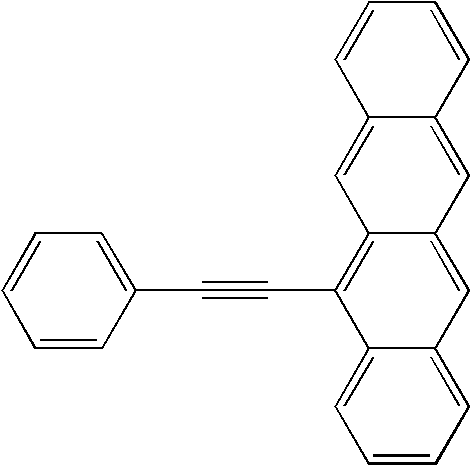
C1=CC=C2C(=C1)C(C#CC1=CC=CC=C1)=C1C(=C2)C=C2C(=C1)C=CC=C2
